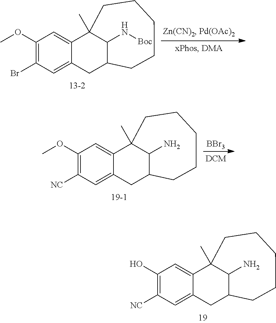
C1(OC)=C([NC])C=C2C(=C1)C1(C)C(N)C(C2)CCCCC1.[BBr3].C1(O)=C([NC])C=C2C(=C1)C1(C)C(N)C(C2)CCCCC1.C1(OC)=C(Br)C=C2C(=C1)C1(C)C(N[Boc])C(C2)CCCCC1
